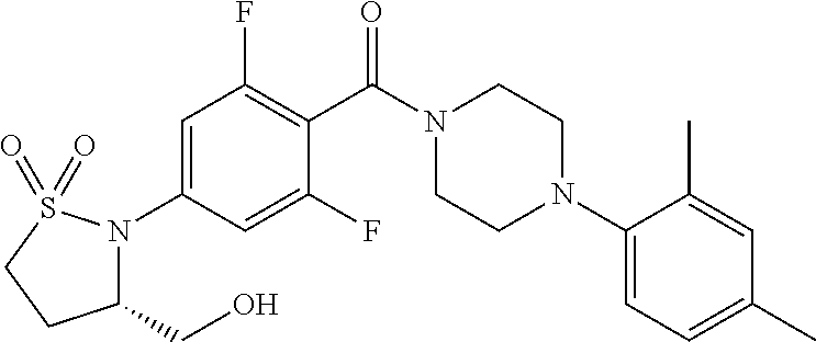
C1=C(N2C(CO)CCS2(=O)=O)C=C(F)C(C(N2CCN(C3=CC=C(C)C=C3C)CC2)=O)=C1F
